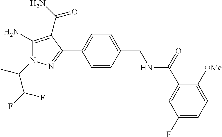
C1=CC(C2=NN(C(C)C(F)F)C(N)=C2C(=O)N)=CC=C1CNC(C1=CC(F)=CC=C1[OMe])=O
